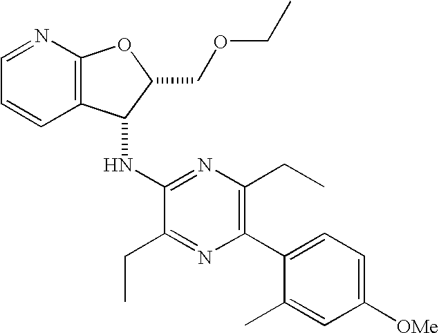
N(C1=NC(CC)=C(C2=CC=C([OMe])C=C2C)N=C1CC)C1C2=C(OC1COCC)N=CC=C2
